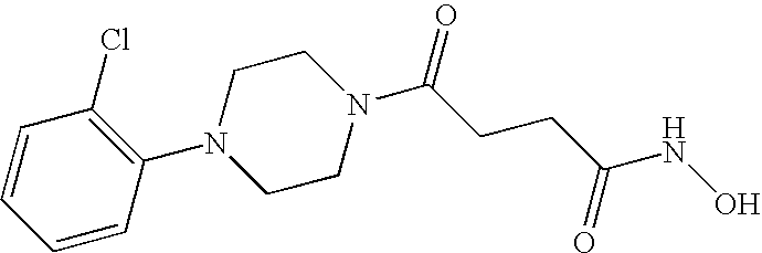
C1=CC(N2CCN(C(CCC(NO)=O)=O)CC2)=C(Cl)C=C1
